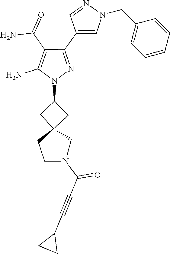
C1C(N2N=C(C3=CN(CC4=CC=CC=C4)N=C3)C(C(N)=O)=C2N)CC12CN(C(C#CC1CC1)=O)CC2
